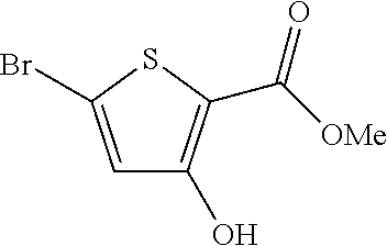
C1=C(Br)SC(C([OMe])=O)=C1O
